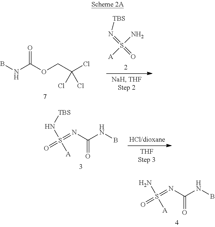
O=S(=NC(NB)=O)(N[TBS])[A].O=S(=NC(NB)=O)(N)[A].S([A])(N)(=N[TBS])=O.ClC(COC(NB)=O)(Cl)Cl
